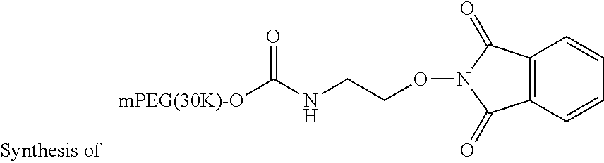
[mPEG(30K)-O]C(NCCON1C(=O)C2=C(C1=O)C=CC=C2)=O
